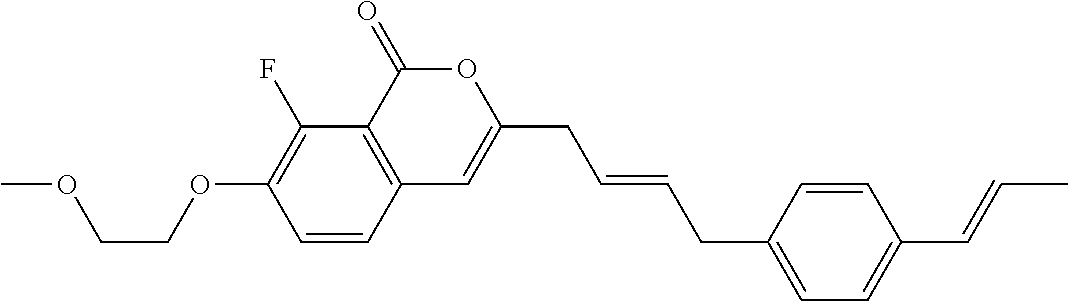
C1=CC2=C(C(F)=C1OCCOC)C(=O)OC(CC=CCC1=CC=C(C=CC)C=C1)=C2
